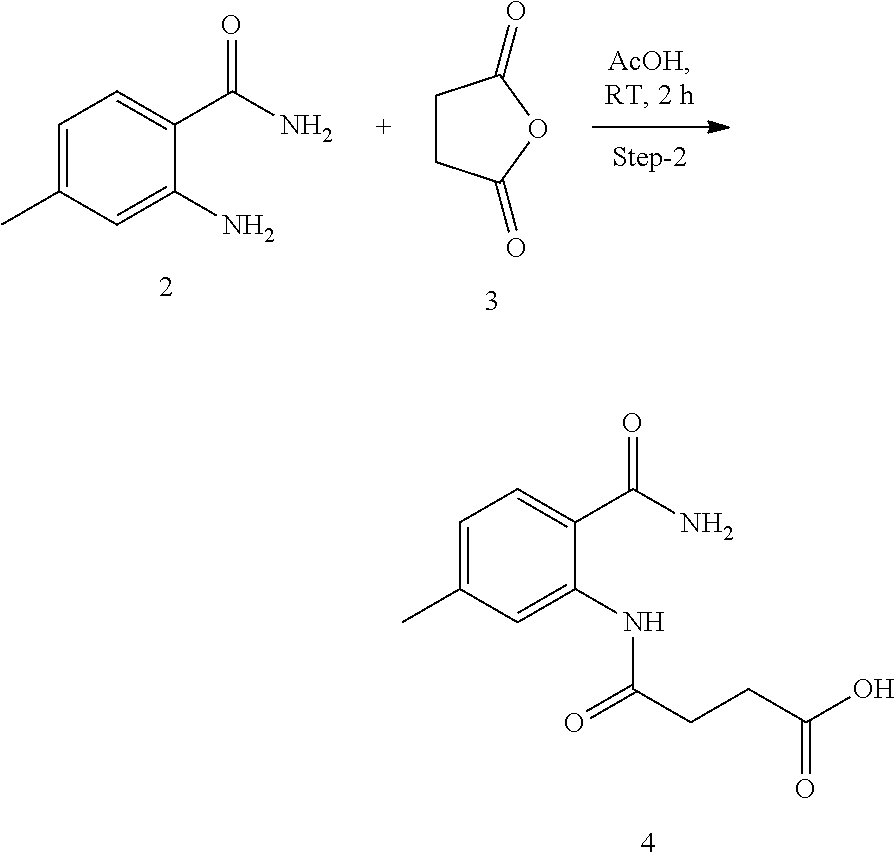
C1=C(C)C=C(NC(CCC(O)=O)=O)C(C(N)=O)=C1.C1CC(=O)OC1=O.C1=C(C)C=C(N)C(C(N)=O)=C1
